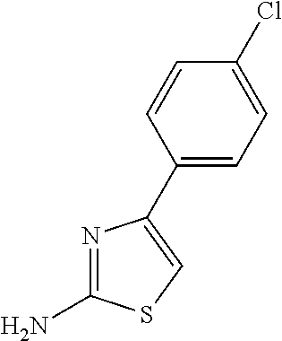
C1(C2=CSC(N)=N2)=CC=C(Cl)C=C1
